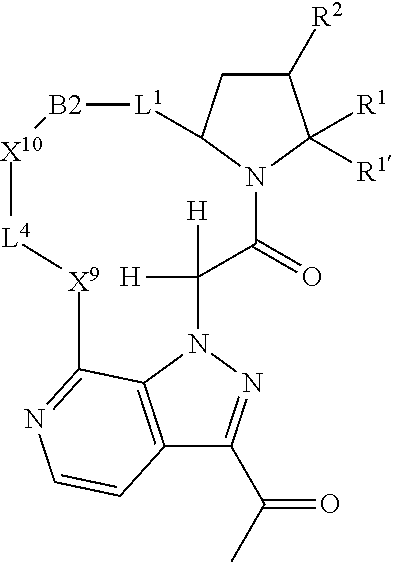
C12=C3N(N=C1C(C)=O)C([H])([H])C(=O)N1C(CC([R2])C1([R1])[R1])[L1][B2][X10][L4][X9]C3=NC=C2
